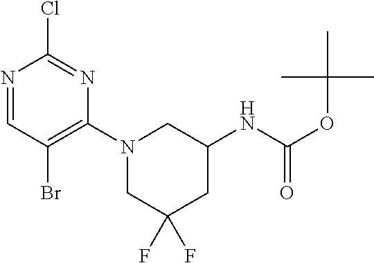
N1=CC(Br)=C(N2CC(F)(F)CC(NC(OC(C)(C)C)=O)C2)N=C1Cl
